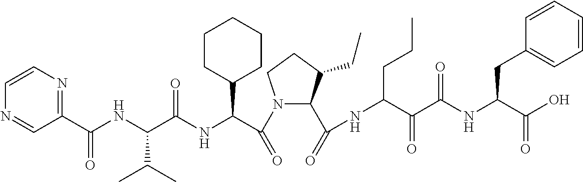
C1(C(NC(C(NC(C(N2C(C(=O)NC(C(C(NC(C(O)=O)CC3=CC=CC=C3)=O)=O)CCC)C(CC)CC2)=O)C2CCCCC2)=O)C(C)C)=O)=NC=CN=C1
